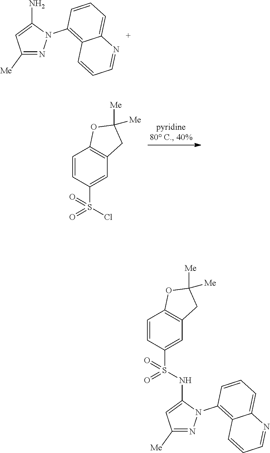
C1([Me])=NN(C2=C3C(=CC=C2)N=CC=C3)C(N)=C1.C1=CC(S(NC2=CC([Me])=NN2C2=C3C(=CC=C2)N=CC=C3)(=O)=O)=CC2=C1OC([Me])([Me])C2.C1=CC(S(Cl)(=O)=O)=CC2=C1OC([Me])([Me])C2
